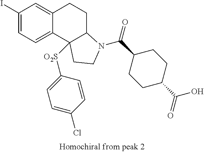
C1(I)=CC=C2C(=C1)CCC1C2([O2S]C2=CC=C(Cl)C=C2)CCN1C(C1CCC(C(=O)O)CC1)=O
